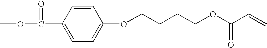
C1(C(=O)OC)=CC=C(OCCCCOC(C=C)=O)C=C1
